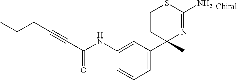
C1(NC(C#CCCC)=O)=CC(C2(C)N=C(N)SCC2)=CC=C1
